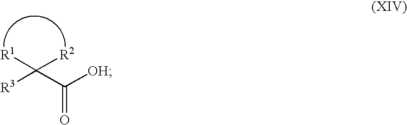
[R3]C(C([OH])=O)([R2])[R1]
